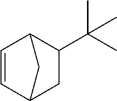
C1=CC2C(C(C)(C)C)CC1C2
